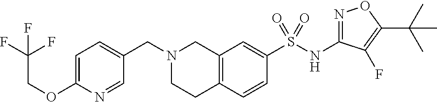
C1=C(OCC(F)(F)F)N=CC(CN2CCC3=C(C2)C=C(S(NC2=NOC(C(C)(C)C)=C2F)(=O)=O)C=C3)=C1
